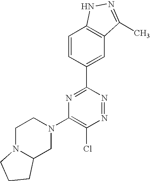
C1=CC(C2=NC(N3CCN4C(C3)CCC4)=C(Cl)N=N2)=CC2=C1NN=C2C
